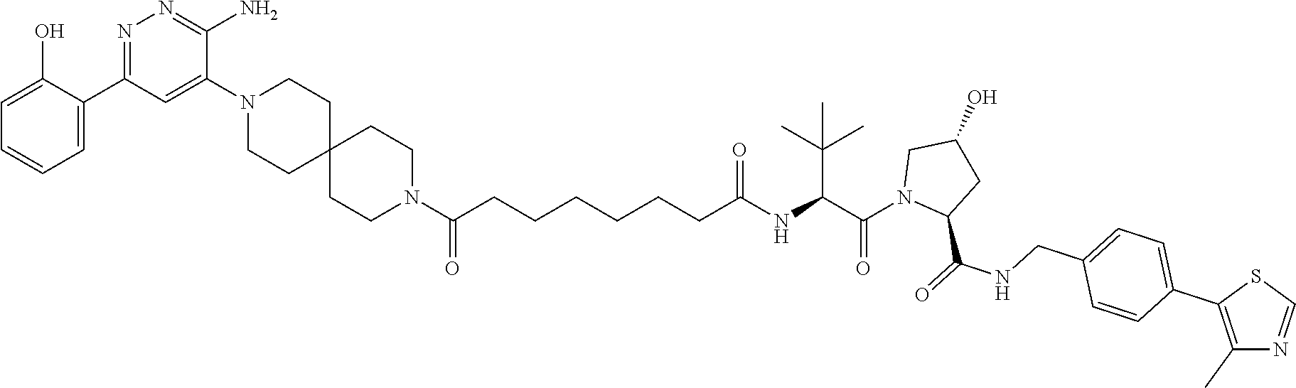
C1(O)=CC=CC=C1C1=NN=C(N)C(N2CCC3(CC2)CCN(C(CCCCCCC(NC(C(N2C(C(=O)NCC4=CC=C(C5=C(C)N=CS5)C=C4)CC(O)C2)=O)C(C)(C)C)=O)=O)CC3)=C1
